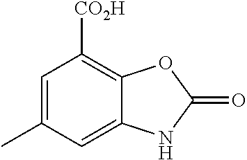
C1=C(C)C=C2C(=C1[CO2H])OC(=O)N2
